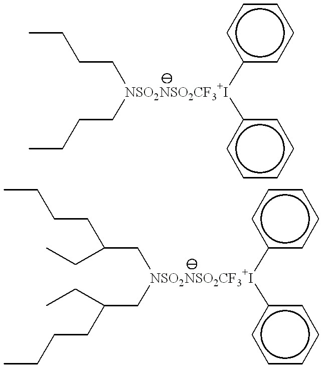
CCCC[NSO2NSO2CF3+I](CCCC)(c1ccccc1)c1ccccc1.C(CC(C[NSO2NSO2CF3+I](CC(CCCC)CC)(c1ccccc1)c1ccccc1)CC)CC
